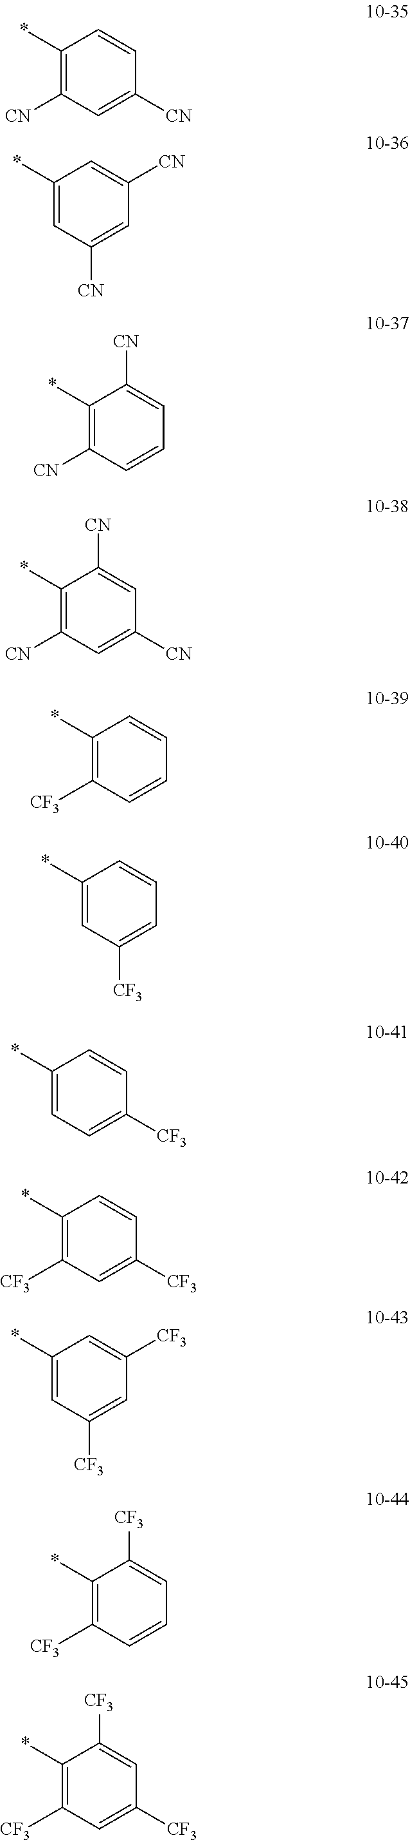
C1(*)=C([CN])C=C([CN])C=C1.C1(*)=CC([CN])=CC([CN])=C1.C1(*)=C([CN])C=CC=C1[CN].C1(*)=C([CN])C=C([CN])C=C1[CN].C1(*)=C([CF3])C=CC=C1.C1(*)=CC([CF3])=CC=C1.C1(*)=CC=C([CF3])C=C1.C1(*)=C([CF3])C=C([CF3])C=C1.C1(*)=CC([CF3])=CC([CF3])=C1.C1(*)=C([CF3])C=CC=C1[CF3].C1(*)=C([CF3])C=C([CF3])C=C1[CF3]
